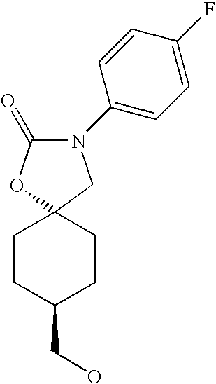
C1(=O)OC2(CN1C1=CC=C(F)C=C1)CCC(CO)CC2
